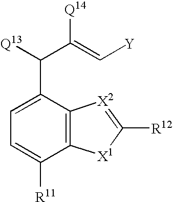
C1=C(C([Q13])C(=C[Y])[Q14])C2=C(C([R11])=C1)[X1]C([R12])=[X2]2
